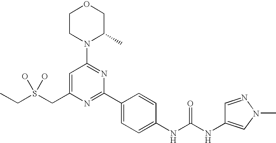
C(S(CC1=CC(N2C(C)COCC2)=NC(C2=CC=C(NC(NC3=CN(C)N=C3)=O)C=C2)=N1)(O)O)C
